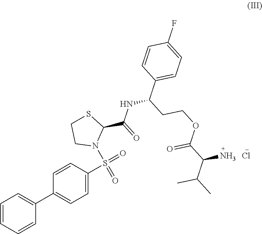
C1=CC=CC(C2=CC=C(S(=O)(N3C(C(=O)NC(C4=CC=C(F)C=C4)CCOC(C(C(C)C)N)=O)SCC3)=O)C=C2)=C1.Cl
